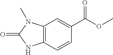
C12=C(C=CC(C(OC)=O)=C1)NC(=O)N2C
